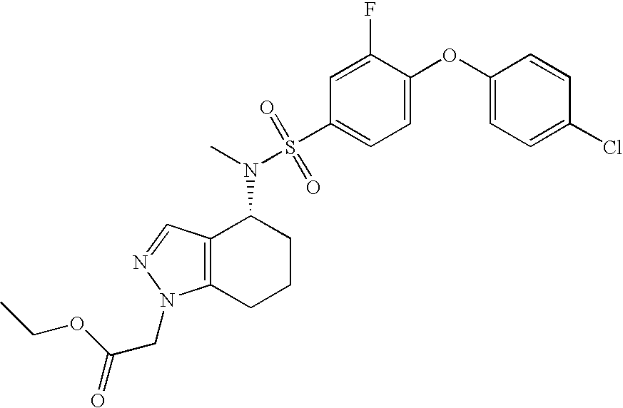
C1(OC2=CC=C(S(N(C)C3C4=C(CCC3)N(CC(=O)OCC)N=C4)(=O)=O)C=C2F)=CC=C(Cl)C=C1
